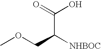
C(C([NHBOC])COC)(=O)O
